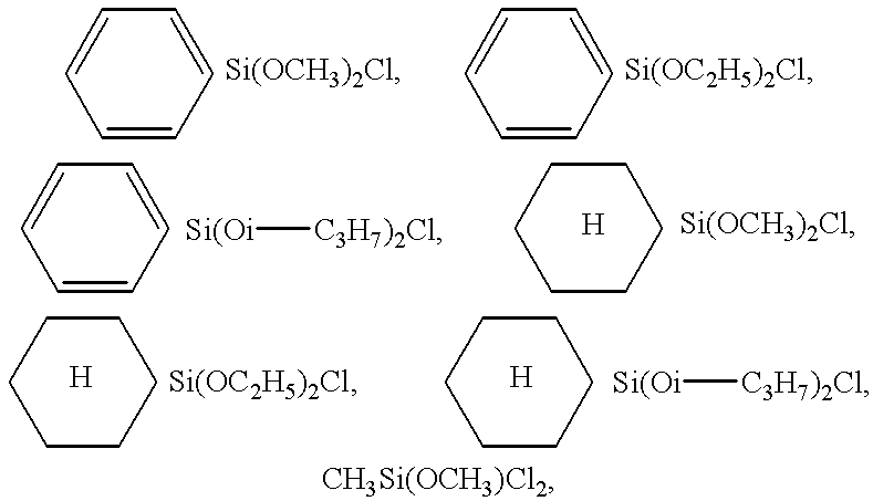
C1=CC=CC=C1.C1=CC=CC=C1.C1=CC=CC=C1.C1CCCCC1.[Si(Oi][C3H7)2Cl].C1CCCCC1.C1CCCCC1.[Si(Oi][C3H7)2Cl]
